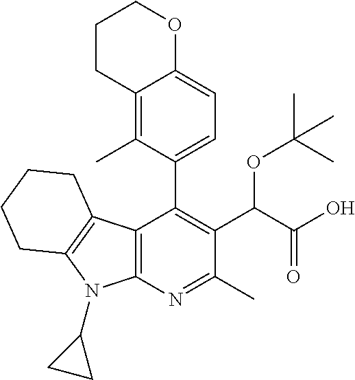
C1(C2=CC=C3C(=C2C)CCCO3)=C(C(OC(C)(C)C)C(O)=O)C(C)=NC2=C1C1=C(N2C2CC2)CCCC1
